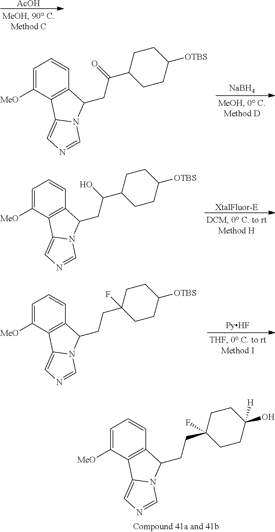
[AcOH].[NaBH4].C1=C([MeO])C2=C(C(CC(=O)C3CCC([OTBS])CC3)N3C2=CN=C3)C=C1.C1=C([MeO])C2=C(C(CCC3(F)CCC(O)([H])CC3)N3C2=CN=C3)C=C1.[XtalFluor-E].C1=C([MeO])C2=C(C(CC(O)C3CCC([OTBS])CC3)N3C2=CN=C3)C=C1.[PyHF].C1=C([MeO])C2=C(C(CCC3(F)CCC([OTBS])CC3)N3C2=CN=C3)C=C1
